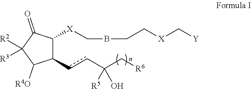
C1(ccC(C[R6])([R5])O)C([X]CBCC[X]C[Y])C(=O)C([R2])([R3])C1[R4O]
